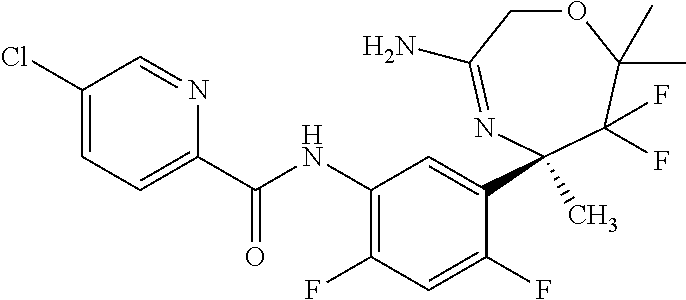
C1(C(NC2=C(F)C=C(F)C(C3(C)N=C(N)COC(C)(C)C3(F)F)=C2)=O)=CC=C(Cl)C=N1
